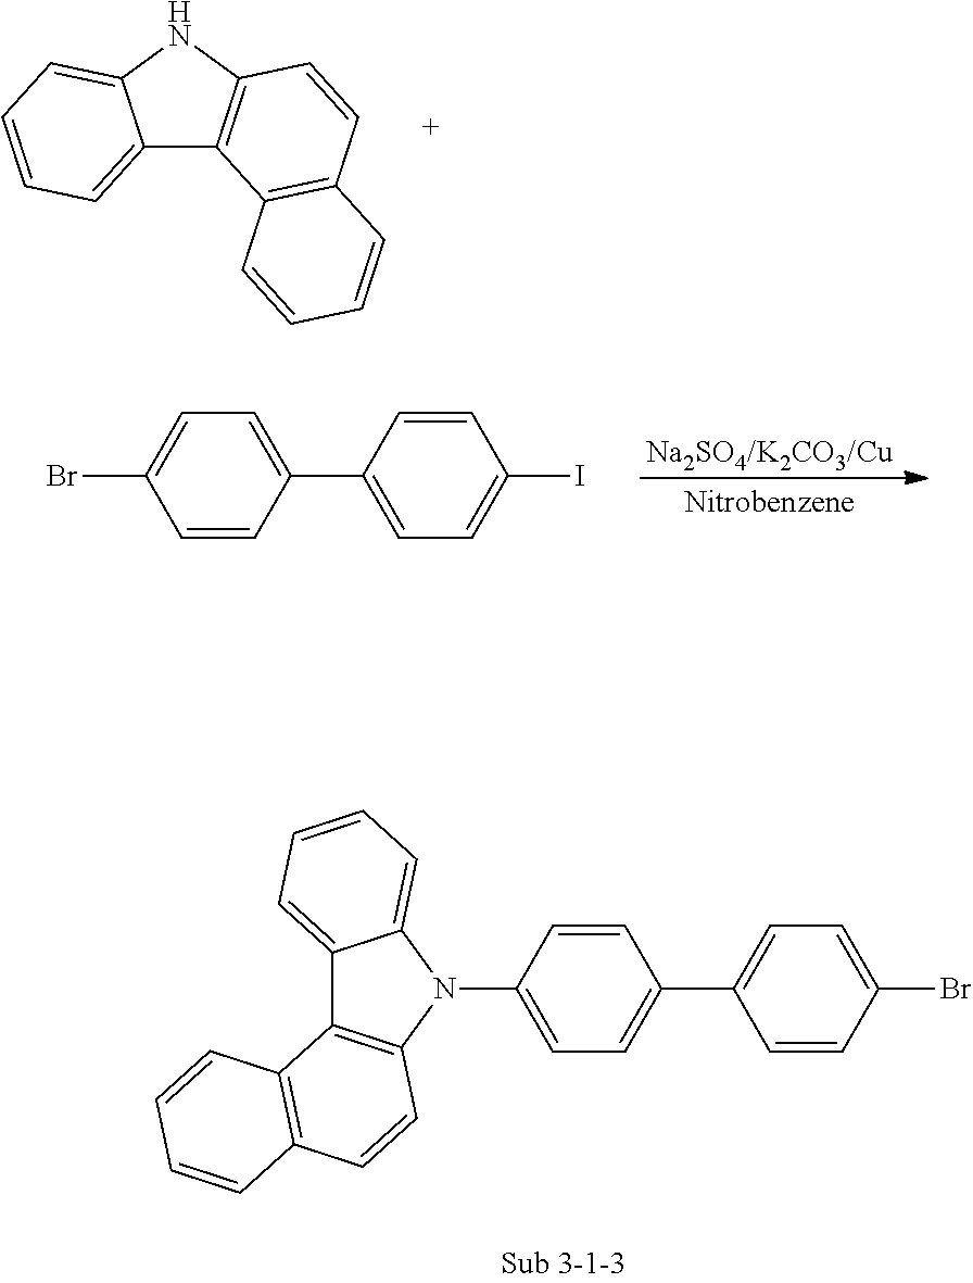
C1=C(Br)C=CC(C2=CC=C(I)C=C2)=C1.C12=CC=CC=C1N(C1=CC=C(C3=CC=C(Br)C=C3)C=C1)C1=C2C2=C(C=C1)C=CC=C2.C12=CC=CC=C1NC1=C2C2=C(C=C1)C=CC=C2
